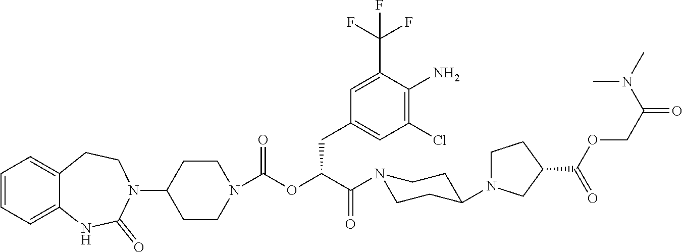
C1=CC=C2C(=C1)CCN(C1CCN(C(OC(C(N3CCC(N4CCC(C(OCC(N(C)C)=O)=O)C4)CC3)=O)CC3=CC(Cl)=C(N)C(C(F)(F)F)=C3)=O)CC1)C(=O)N2
